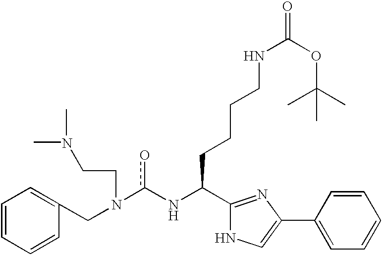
C1=CC=CC(CN(c(NC(C2=NC(C3=CC=CC=C3)=CN2)CCCCNC(=O)OC(C)(C)C)o)CCN(C)C)=C1
